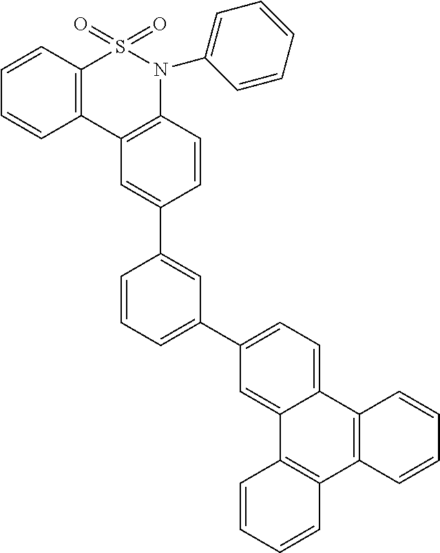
C12=C(C=CC=C1)S(=O)(=O)N(C1=CC=CC=C1)C1=C2C=C(C2=CC(C3=CC=C4C(=C3)C3=C(C5=C4C=CC=C5)C=CC=C3)=CC=C2)C=C1
